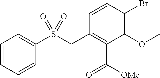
C1=CC=CC(S(CC2=C(C([OMe])=O)C(OC)=C(Br)C=C2)(=O)=O)=C1
